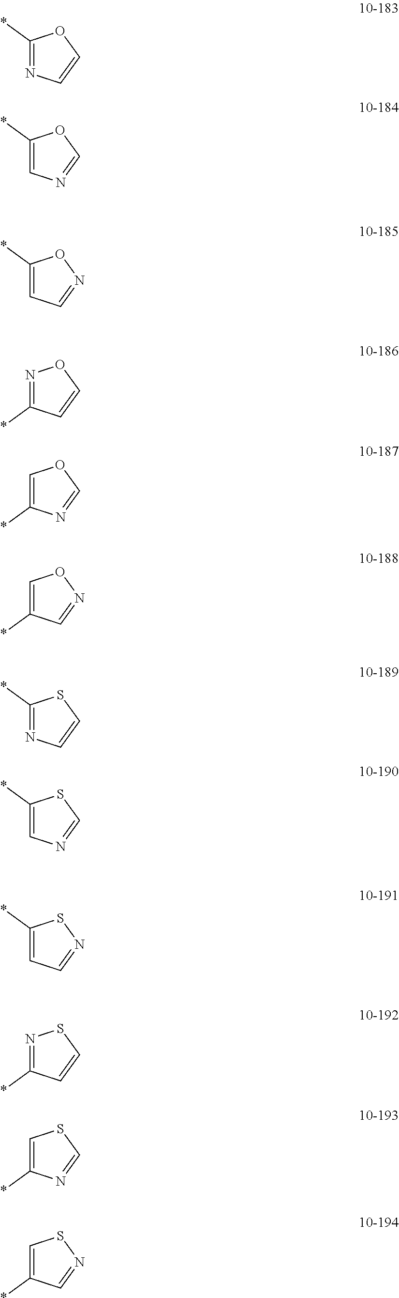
C1(*)=CC=NO1.N1=C(*)C=CO1.C1(*)=NC=CO1.C1(*)=CN=CO1.C1=C(*)N=CO1.C1=C(*)C=NO1.C1(*)=CC=NS1.N1=C(*)C=CS1.C1(*)=NC=CS1.C1(*)=CN=CS1.C1=C(*)N=CS1.C1=C(*)C=NS1
